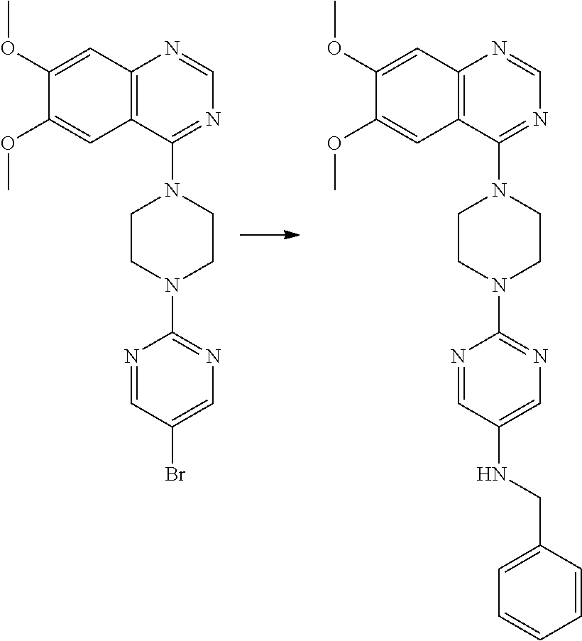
C12=C(C(N3CCN(C4=NC=C(Br)C=N4)CC3)=NC=N1)C=C(OC)C(OC)=C2.C12=C(C(N3CCN(C4=NC=C(NCC5=CC=CC=C5)C=N4)CC3)=NC=N1)C=C(OC)C(OC)=C2
